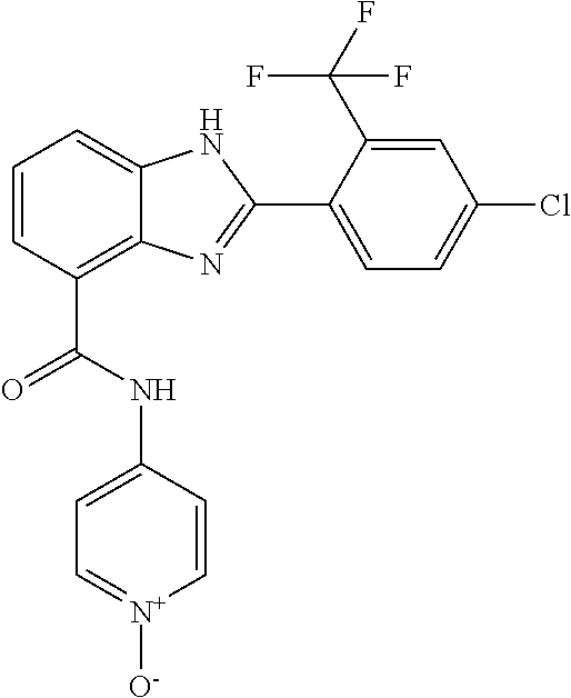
C1=CC(C(NC2=CC=[N+]([O-])C=C2)=O)=C2C(=C1)NC(C1=CC=C(Cl)C=C1C(F)(F)F)=N2
